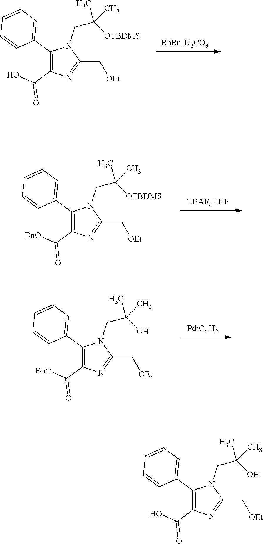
C1(C2=CC=CC=C2)=C(C(O)=O)N=C(C[OEt])N1CC(C)([OTBDMS])C.C1(C2=CC=CC=C2)=C(C([BnO])=O)N=C(C[OEt])N1CC(C)([OTBDMS])C.C1(C2=CC=CC=C2)=C(C([BnO])=O)N=C(C[OEt])N1CC(C)(O)C.C1(C2=CC=CC=C2)=C(C(O)=O)N=C(C[OEt])N1CC(C)(O)C
